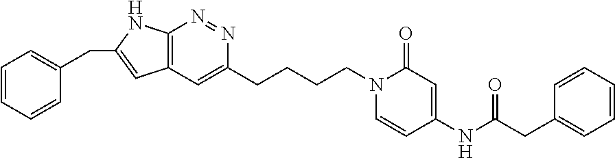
C12=C(N=NC(CCCCN3C=CC(NC(CC4=CC=CC=C4)=O)=CC3=O)=C1)NC(CC1=CC=CC=C1)=C2
